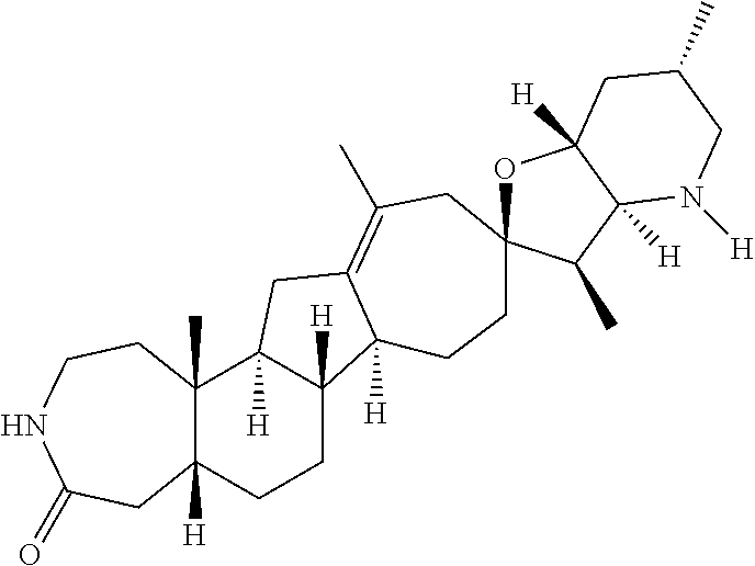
C12([H])C(C)(C3([H])C([H])(CC1)C1([H])C(=C(C)CC4(CC1)OC1([H])C([H])(C4C)N([H])CC(C)C1)C3)CCNC(=O)C2
